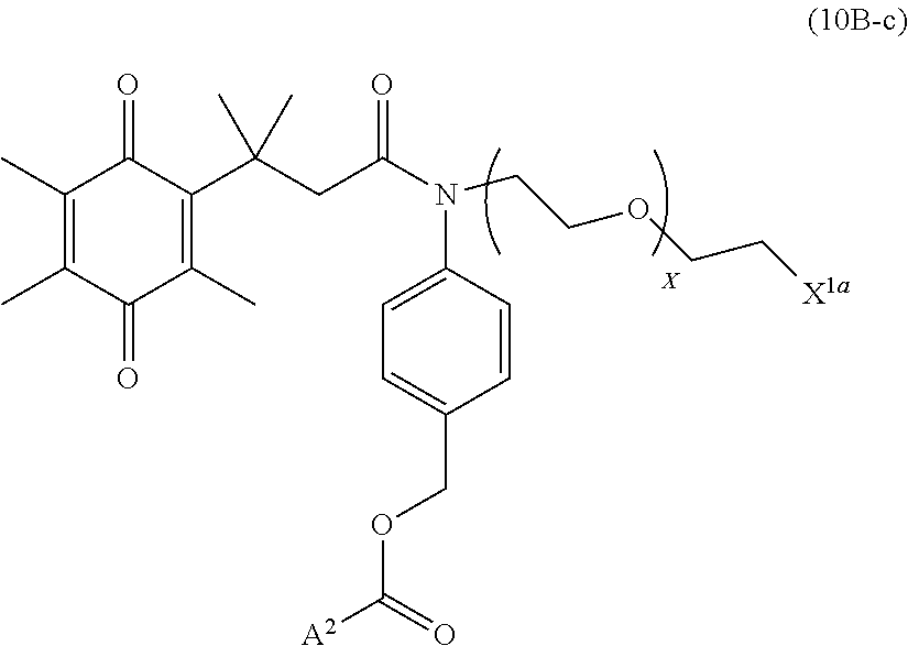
C1(C)=C(C)C(=O)C(C)=C(C(CC(N(C2=CC=C(COC([A2])=O)C=C2)CCOCC[X1a])=O)(C)C)C1=O.[X]
